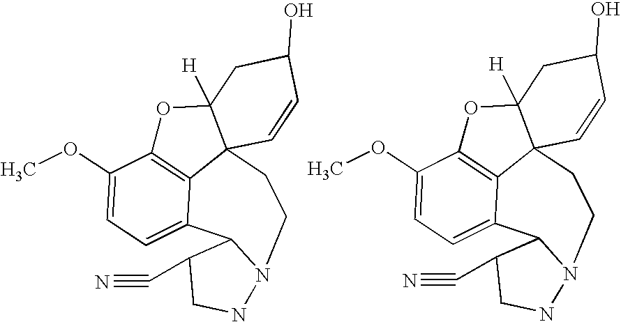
C12=C3C(OC)=CC=C1C1C(C#N)CNN1CCC21C([H])(O3)CC(O)C=C1.C12=C3C(OC)=CC=C1C1C(C#N)CNN1CCC21C([H])(O3)CC(O)C=C1
